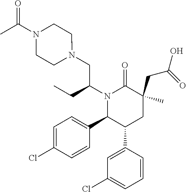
C1=C(Cl)C=CC(C2C(C3=CC(Cl)=CC=C3)CC(CC(O)=O)(C)C(=O)N2C(CC)CN2CCN(C(C)=O)CC2)=C1
